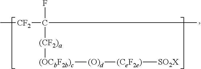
C[CF2]C(C)(F)[(CF2)a][(OCbF2b)c][(O)d][(CeF2e)][SO2X]
